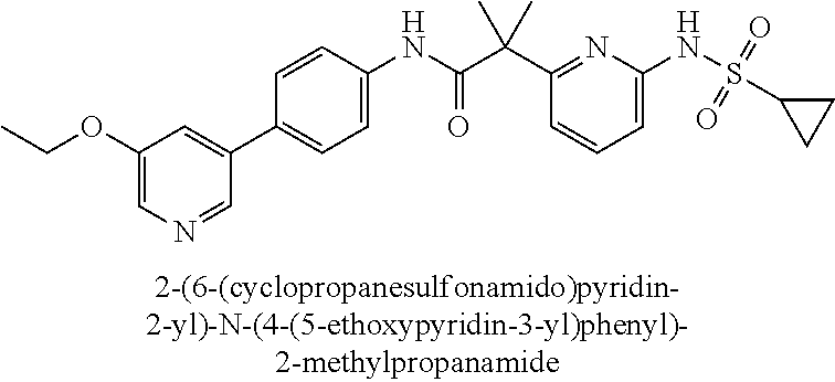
C1(NC(=O)C(C2=NC(NS(C3CC3)(=O)=O)=CC=C2)(C)C)=CC=C(C2=CC(OCC)=CN=C2)C=C1
